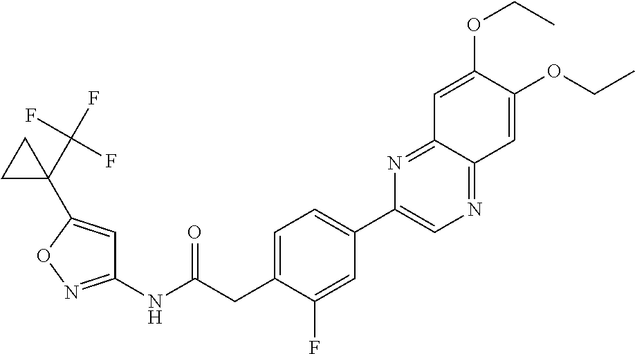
C1(NC(CC2=CC=C(C3=CN=C4C(=N3)C=C(OCC)C(OCC)=C4)C=C2F)=O)=NOC(C2(C(F)(F)F)CC2)=C1
